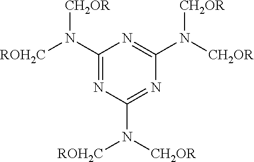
C1(N([ROH2C])[CH2OR])=NC(N([CH2OR])[ROH2C])=NC(N([CH2OR])[CH2OR])=N1
